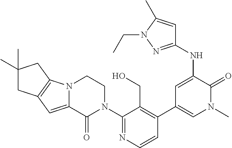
C1=CN=C(N2CCN3C(=CC4=C3CC(C)(C)C4)C2=O)C(CO)=C1C1=CN(C)C(=O)C(NC2=NN(CC)C(C)=C2)=C1
